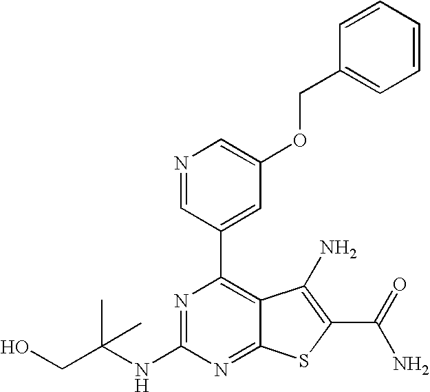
N1=CC(C2=C3C(=NC(NC(CO)(C)C)=N2)SC(C(N)=O)=C3N)=CC(OCC2=CC=CC=C2)=C1
